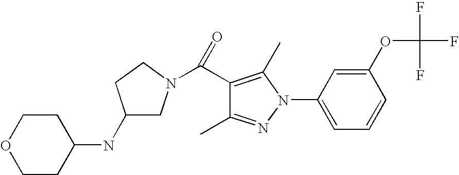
C1(C)=NN(C2=CC=CC(OC(F)(F)F)=C2)C(C)=C1C(N1CC(NC2CCOCC2)CC1)=O
